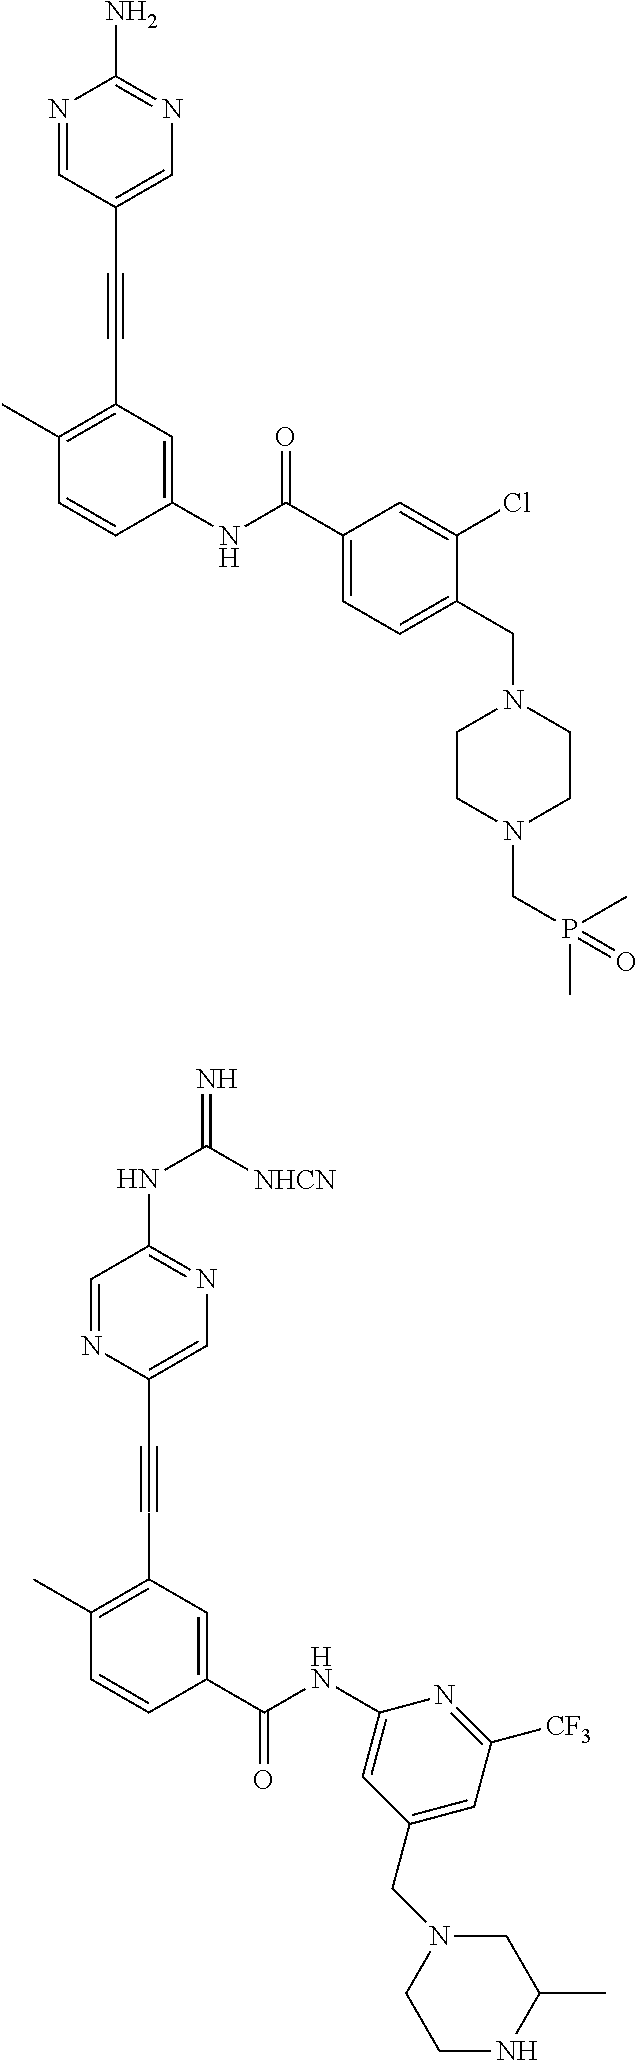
N1=CC(C#CC2=C(C)C=CC(NC(C3=CC=C(CN4CCN(CP(C)(C)=O)CC4)C(Cl)=C3)=O)=C2)=CN=C1N.C1=NC(C#CC2=C(C)C=CC(C(NC3=CC(CN4CCNC(C)C4)=CC([CF3])=N3)=O)=C2)=CN=C1NC([NHCN])=N
